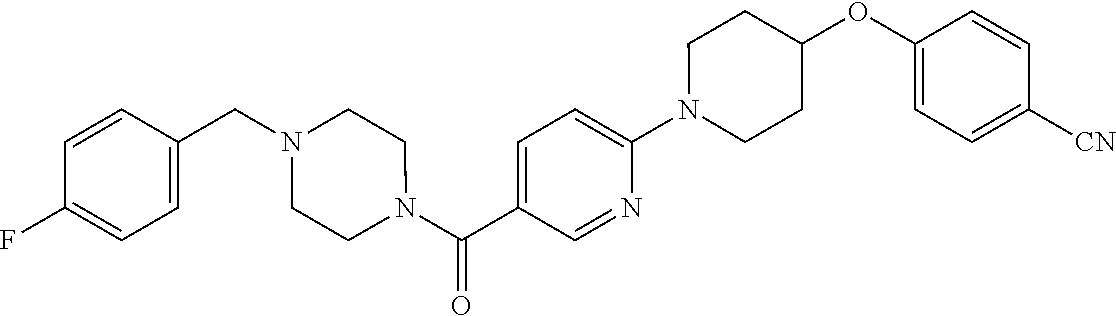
N1(C2=CC=C(C(=O)N3CCN(CC4=CC=C(F)C=C4)CC3)C=N2)CCC(OC2=CC=C([CN])C=C2)CC1
